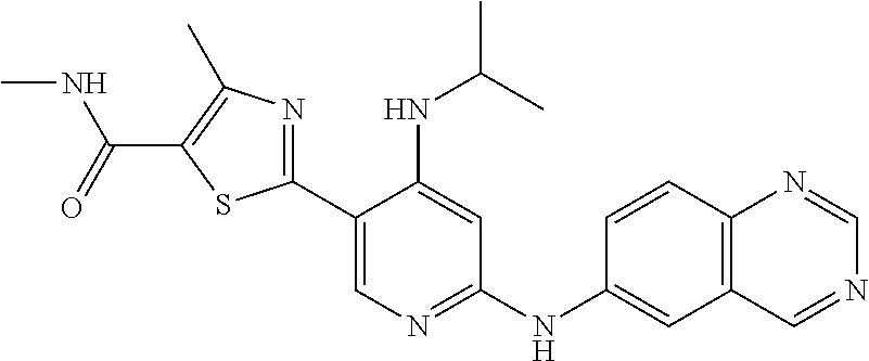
CNC(C1=C(C)N=C(C2=CN=C(NC3=CC4=C(C=C3)N=CN=C4)C=C2NC(C)C)S1)=O
